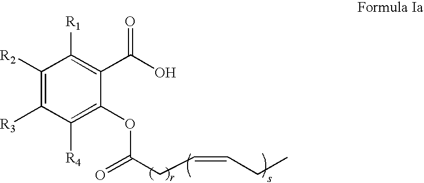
O=C(CC=CCC)OC1=C([R4])C([R3])=C([R2])C([R1])=C1C(O)=O
